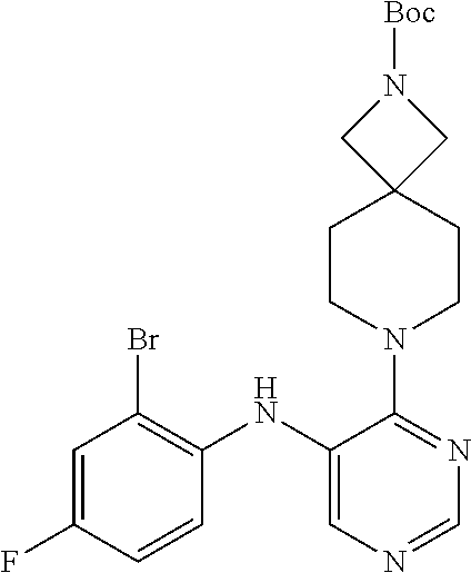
C1=NC=C(NC2=C(Br)C=C(F)C=C2)C(N2CCC3(CC2)CN([Boc])C3)=N1
